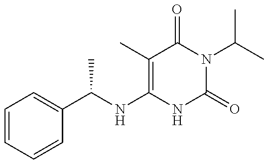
C1=CC=CC(C(NC2=C(C)C(=O)N(C(C)C)C(=O)N2)C)=C1
